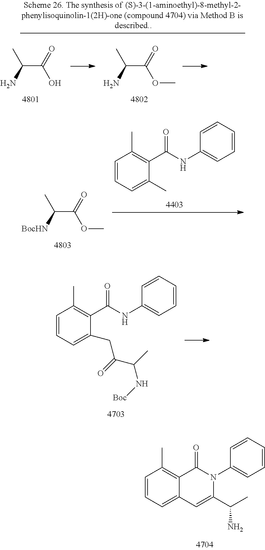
C(C([BocHN])C)(=O)OC.C1=CC=C(C)C(C(NC2=CC=CC=C2)=O)=C1C.C1=CC=C(CC(C(C)N[Boc])=O)C(C(NC2=CC=CC=C2)=O)=C1C.C1=CC=C2C(=C1C)C(=O)N(C1=CC=CC=C1)C(C(C)N)=C2.C(C(N)C)(=O)OC.C(C(N)C)(=O)O
